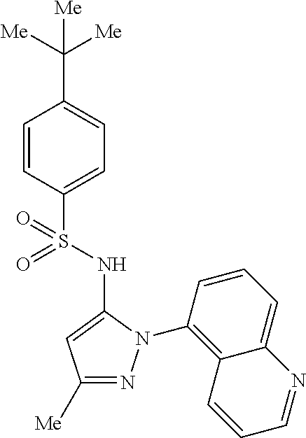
C1=CC(S(=O)(NC2=CC([Me])=NN2C2=C3C(=CC=C2)N=CC=C3)=O)=CC=C1C([Me])([Me])[Me]
